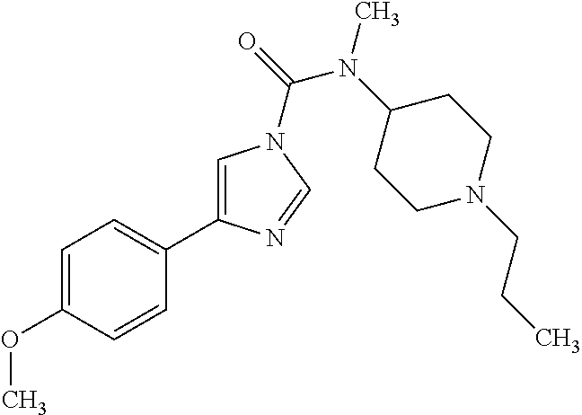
C1=C(OC)C=CC(C2=CN(C(=O)N(C3CCN(CCC)CC3)C)C=N2)=C1
